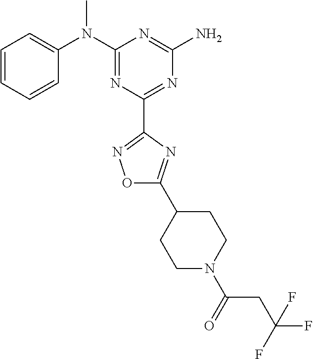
C1=CC=CC(N(C2=NC(C3=NOC(C4CCN(C(CC(F)(F)F)=O)CC4)=N3)=NC(N)=N2)C)=C1
